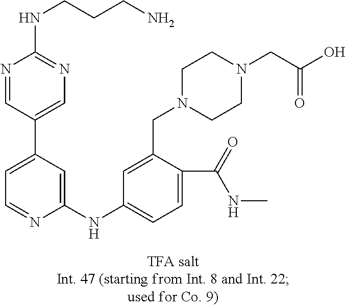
C1=C(C2=CN=C(NCCCN)N=C2)C=C(NC2=CC=C(C(=O)NC)C(CN3CCN(CC(O)=O)CC3)=C2)N=C1
